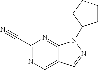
C1(C#N)=NC=C2C(=N1)N(C1CCCC1)N=C2
